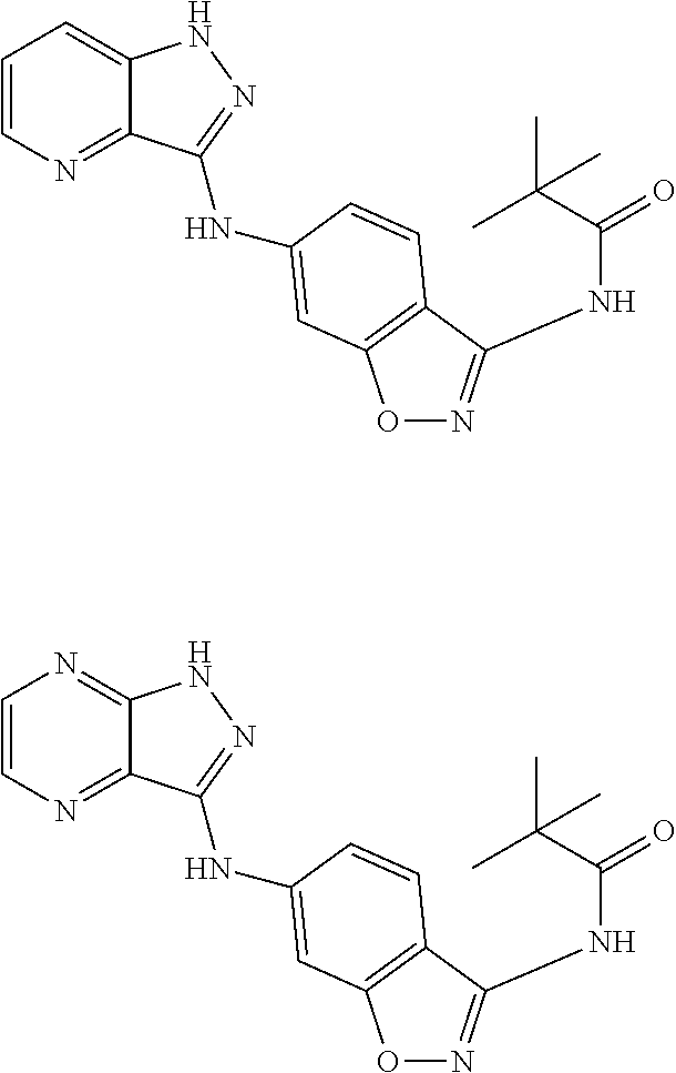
C1=CN=C2C(=C1)NN=C2NC1=CC2=C(C(NC(=O)C(C)(C)C)=NO2)C=C1.C1=CN=C2C(=N1)NN=C2NC1=CC2=C(C(NC(=O)C(C)(C)C)=NO2)C=C1
